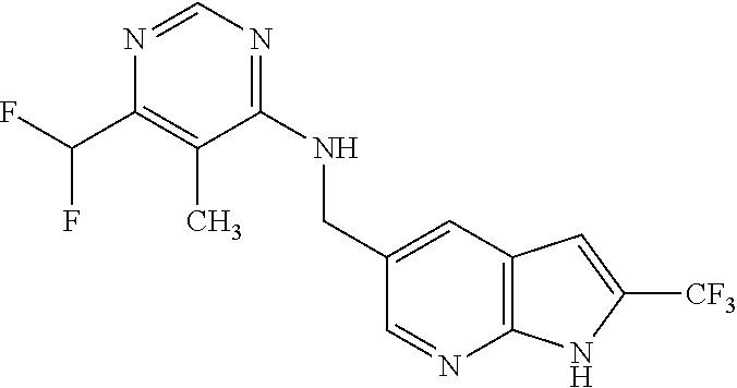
C1(NCC2=CC3=C(N=C2)NC([CF3])=C3)=NC=NC(C(F)F)=C1C
